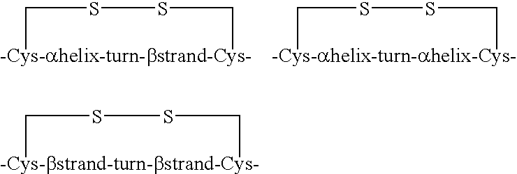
S1SC[-Cys-ahelix-turn-bstrand-Cys-]C1.S1SC[-Cys-ahelix-turn-ahelix-Cys-]C1.S1SC[-Cys-bstrand-turn-bstrand-Cys-]C1
